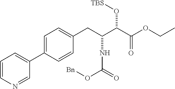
C1=C(C2=CC=CN=C2)C=CC(CC(C(C(OCC)=O)O[TBS])NC(O[Bn])=O)=C1
